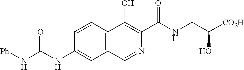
O=C(N[Ph])NC1=CC2=C(C=C1)C(O)=C(C(NCC([CO2H])O)=O)N=C2
